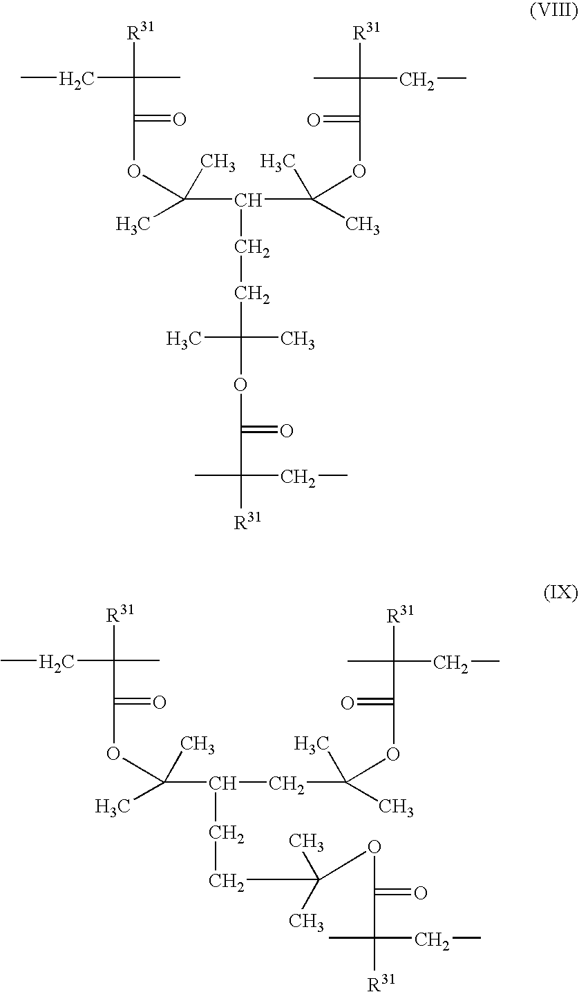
C(C(C(OC(=O)C(C)(CC)[R31])(C)C)CCC(C)(C)OC(=O)C(C)([R31])CC)(OC(=O)C(C)(CC)[R31])(C)C.C(C(CCC(OC(=O)C(C)(CC)[R31])(C)C)CC(OC(=O)C(C)(CC)[R31])(C)C)(OC(=O)C(C)(CC)[R31])(C)C
